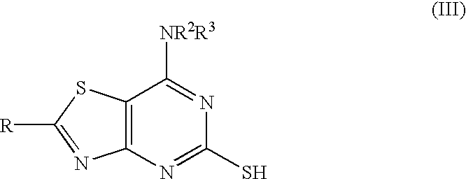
C12=C(N=C(S)N=C1[NR2R3])N=C([R])S2
